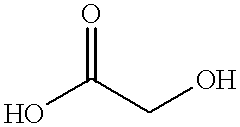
O=C(O)CO
